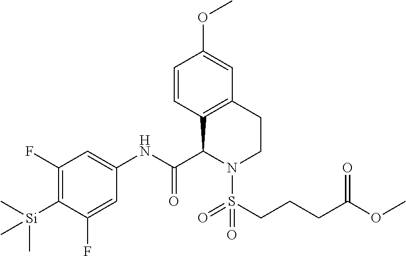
C1=C(F)C([Si](C)(C)C)=C(F)C=C1NC(C1N(S(CCCC(OC)=O)(=O)=O)CCC2=C1C=CC(OC)=C2)=O
